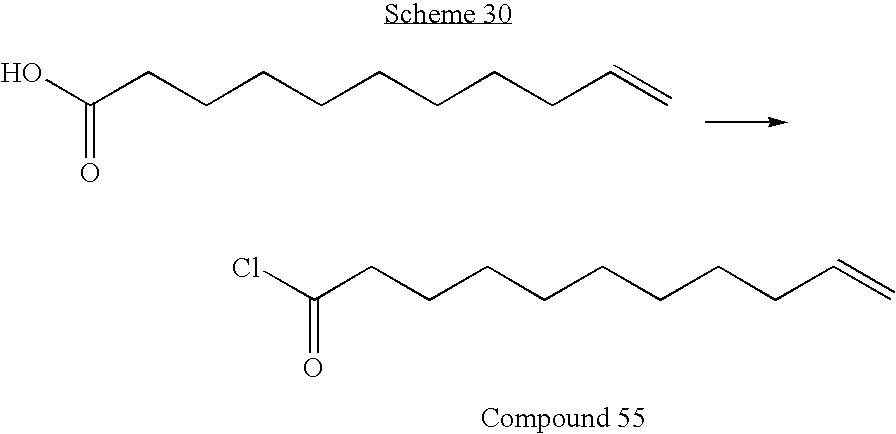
OC(=O)CCCCCCCCC=C.ClC(=O)CCCCCCCCC=C
